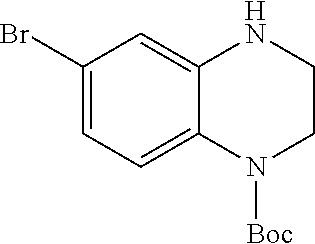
N1([Boc])CCNC2=CC(Br)=CC=C12
